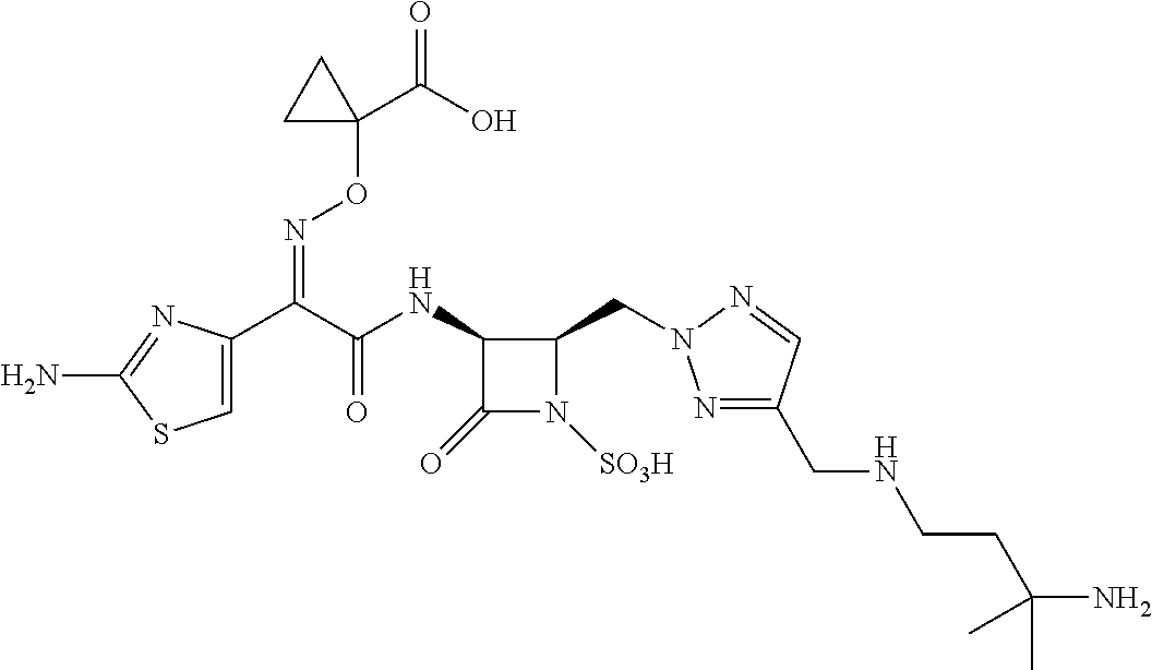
C1=C(C(C(NC2C(=O)N([SO3H])C2CN2N=C(CNCCC(N)(C)C)C=N2)=O)=NOC2(C(=O)O)CC2)N=C(N)S1
